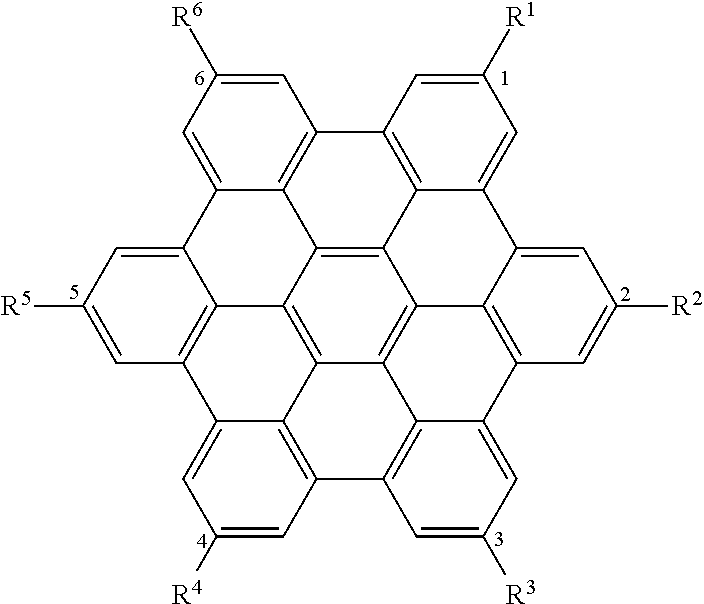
C12=C3C4=C5C6=C1C1=C7C=C([R2])C=C1C1=CC([R1])=CC(=C21)C1=C3C(=CC([R6])=C1)C1=CC([R5])=CC(=C41)C1=CC([R4])=CC(=C51)C1=C6C7=CC([R3])=C1
